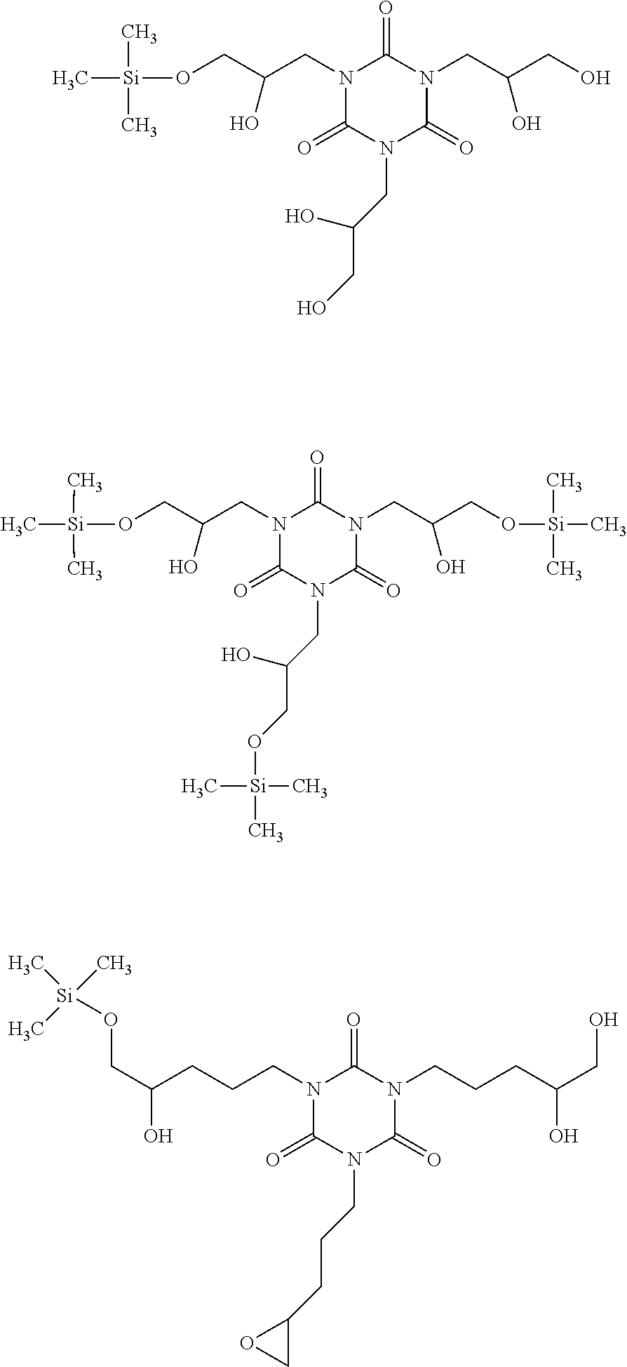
N1(CC(CO[Si](C)(C)C)O)C(=O)N(CC(CO)O)C(=O)N(CC(CO)O)C1=O.N1(CC(CO[Si](C)(C)C)O)C(=O)N(CC(CO[Si](C)(C)C)O)C(=O)N(CC(CO[Si](C)(C)C)O)C1=O.N1(CCCC(O)CO[Si](C)(C)C)C(=O)N(CCCC2OC2)C(=O)N(CCCC(CO)O)C1=O
